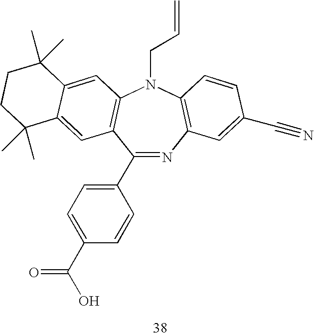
C1(C2=CC=C(C(O)=O)C=C2)=NC2=C(N(CC=C)C3=C1C=C1C(=C3)C(C)(C)CCC1(C)C)C=CC(C#N)=C2
